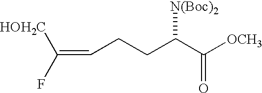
C(=CCCC(C([OCH3])=O)[N(Boc)2])(F)[HOH2C]
